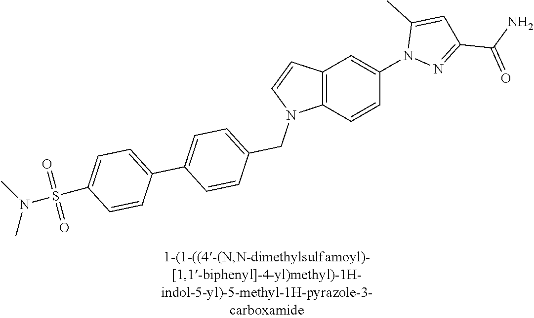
C12=C(C=CC(N3N=C(C(N)=O)C=C3C)=C1)N(CC1=CC=C(C3=CC=C(S(N(C)C)(=O)=O)C=C3)C=C1)C=C2
